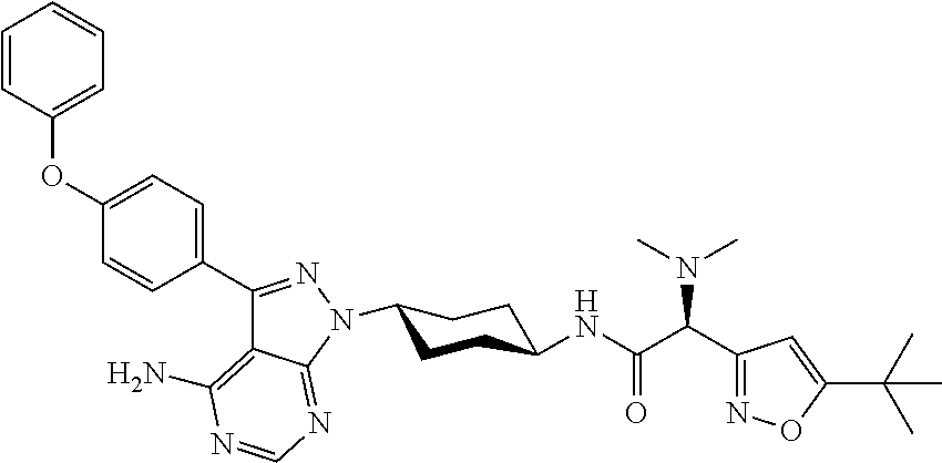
C1(N2C3=NC=NC(N)=C3C(C3=CC=C(OC4=CC=CC=C4)C=C3)=N2)CCC(NC(C(C2=NOC(C(C)(C)C)=C2)N(C)C)=O)CC1
